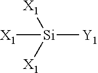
[X1][Si]([X1])([X1])[Y1]
